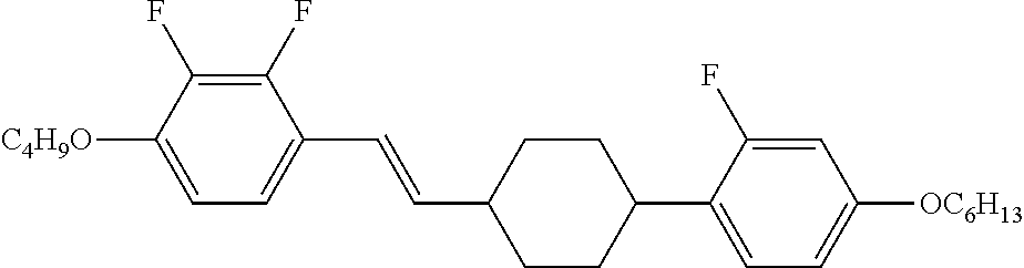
C1(F)=C(F)C([C4H9O])=CC=C1C=CC1CCC(C2=CC=C([OC6H13])C=C2F)CC1
